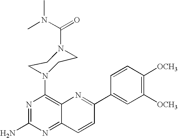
C1([OCH3])=C([OCH3])C=CC(C2=NC3=C(N4CCN(C(N(C)C)=O)CC4)N=C(N)N=C3C=C2)=C1
